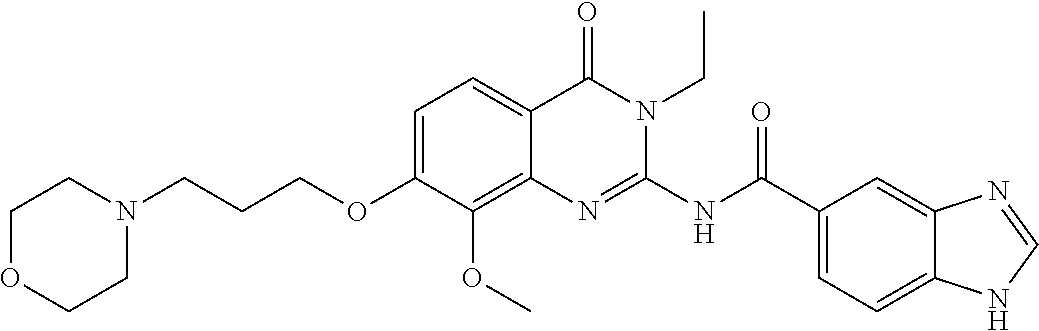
C1=C(OCCCN2CCOCC2)C(OC)=C2C(=C1)C(=O)N(CC)C(NC(C1=CC=C3C(=C1)N=CN3)=O)=N2
